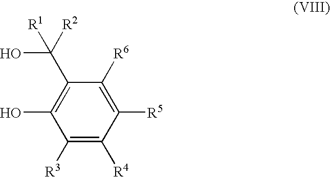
C1([R3])=C([R4])C([R5])=C([R6])C(C(O)([R2])[R1])=C1O
